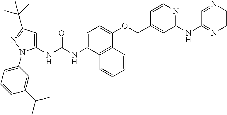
N(C1=CC=C(OCC2=CC(NC3=NC=CN=C3)=NC=C2)C2=C1C=CC=C2)C(=O)NC1=CC(C(C)(C)C)=NN1C1=CC=CC(C(C)C)=C1
